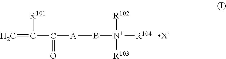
C=C([R101])C(=O)[A]B[N+]([R104])([R102])[R103].[X-]
